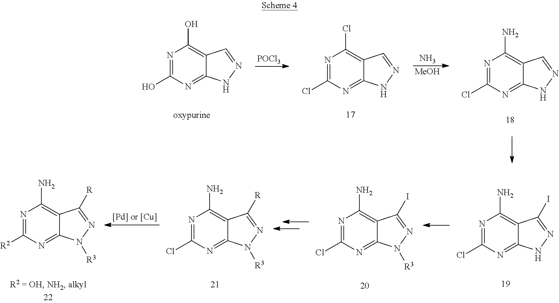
N1=C(O)N=C2C(=C1O)C=NN2.[POCl3].N1=C(Cl)N=C2C(=C1Cl)C=NN2.N.[MeOH].N1=C(Cl)N=C2C(=C1N)C=NN2.N1=C([R2])N=C2C(=C1N)C([R])=NN2[R3].N1=C(Cl)N=C2C(=C1N)C([R])=NN2[R3].N1=C(Cl)N=C2C(=C1N)C(I)=NN2[R3].N1=C(Cl)N=C2C(=C1N)C(I)=NN2
